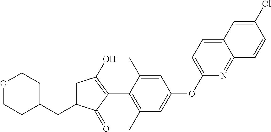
C1(CC2CC(O)=C(C3=C(C)C=C(OC4=CC=C5C(=N4)C=CC(Cl)=C5)C=C3C)C2=O)CCOCC1
